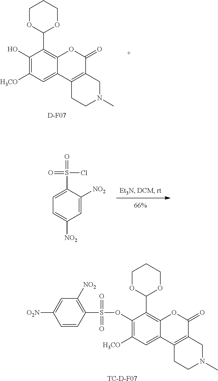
C1=C([NO2])C=C([NO2])C(S(=O)(Cl)=O)=C1.[TC-D-F07].C1([H3CO])=C(OS(C2=C([NO2])C=C([O2N])C=C2)(=O)=O)C(C2OCCCO2)=C2C(=C1)C1=C(C(=O)O2)CN(C)CC1.[D-F07].C1(O)=C([H3CO])C=C2C(=C1C1OCCCO1)OC(=O)C1=C2CCN(C)C1
